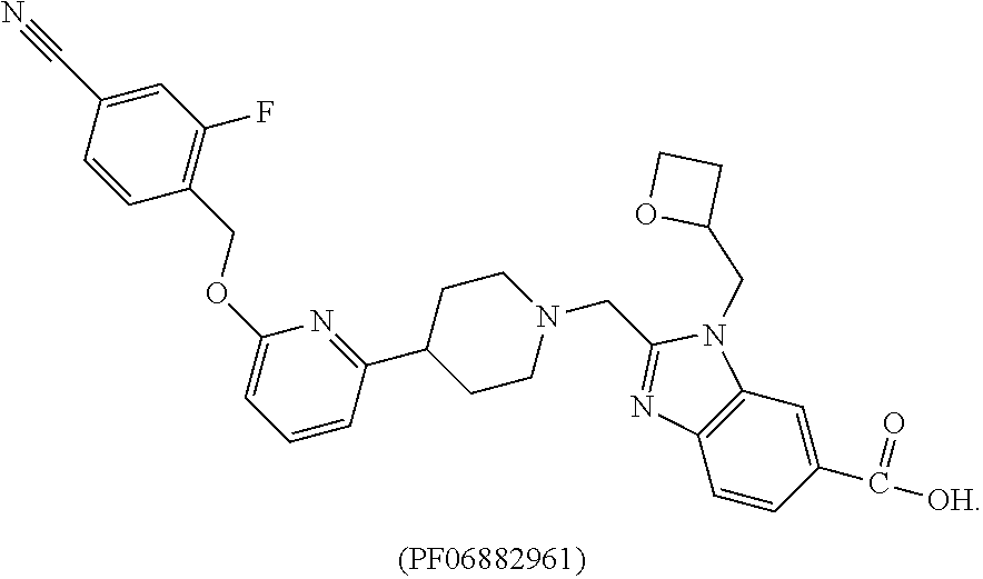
C1CC(C2=NC(OCC3=C(F)C=C(C#N)C=C3)=CC=C2)CCN1CC1=NC2=C(N1CC1CCO1)C=C(C([OH])=O)C=C2
